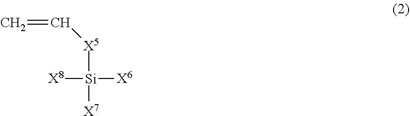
C=C[X5][Si]([X7])([X6])[X8]
